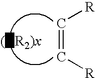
C(=C[R])[R]
